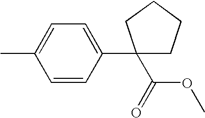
C1=C(C2(C(OC)=O)CCCC2)C=CC(C)=C1
